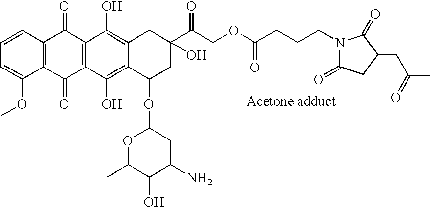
C1=C(OC)C2=C(C=C1)C(=O)C1=C(C2=O)C(O)=C2C(=C1O)CC(C(COC(CCCN1C(=O)CC(CC(C)=O)C1=O)=O)=O)(O)CC2OC1OC(C)C(O)C(N)C1
